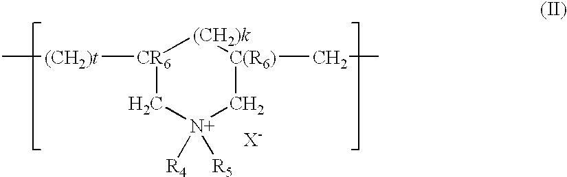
C[(CH2)t][CR6]1C[N+]([R4])([R5])C[C(R6)](CC)[(CH2)k]1.[X-]
